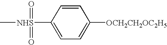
C[NHS](C1=CC=C([OCH2CH2OC2H5])C=C1)(=O)=O
